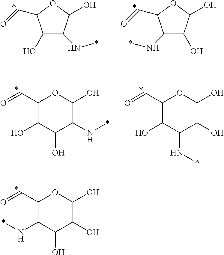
C1(C=O)C(N*)C(O)C(O)C(O)O1.C1(O)C(N*)C(O)OC1C=O.C1(N*)C(O)C(O)OC1C=O.C1(C=O)C(O)C(O)C(N*)C(O)O1.C1(C=O)C(O)C(N*)C(O)C(O)O1
